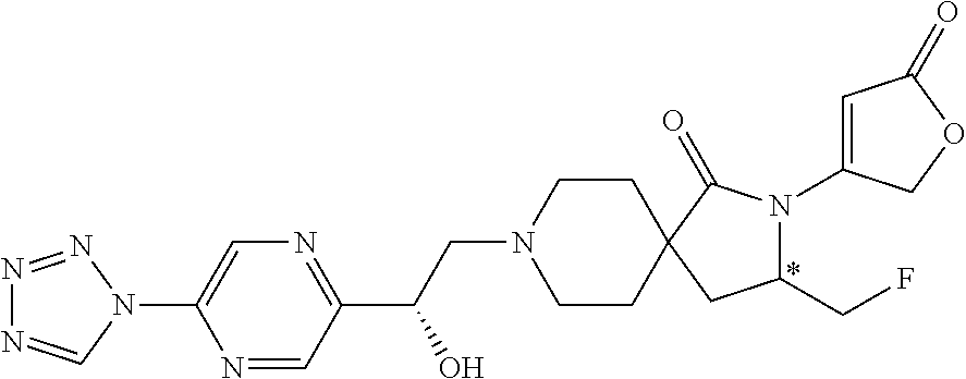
N1=NN(C2=CN=C(C(CN3CCC4(CC3)CC(CF)N(C3=CC(=O)OC3)C4=O)O)C=N2)C=N1
